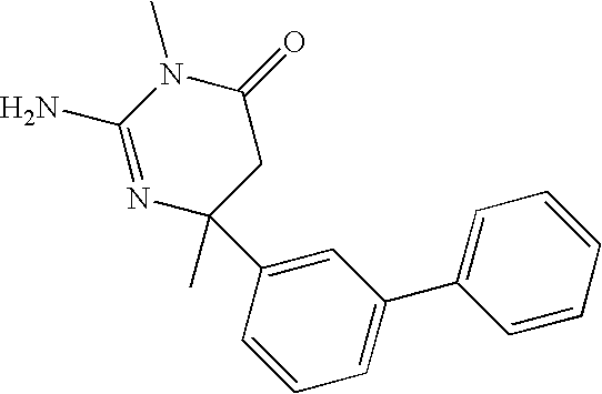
N1=C(N)N(C)C(=O)CC1(C)C1=CC(C2=CC=CC=C2)=CC=C1
